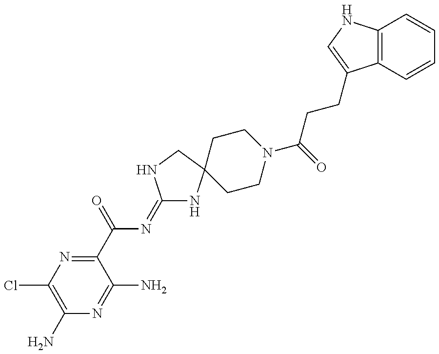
C1(N)=C(Cl)N=C(C(N=C2NC3(CN2)CCN(C(CCC2=CNC4=C2C=CC=C4)=O)CC3)=O)C(N)=N1
